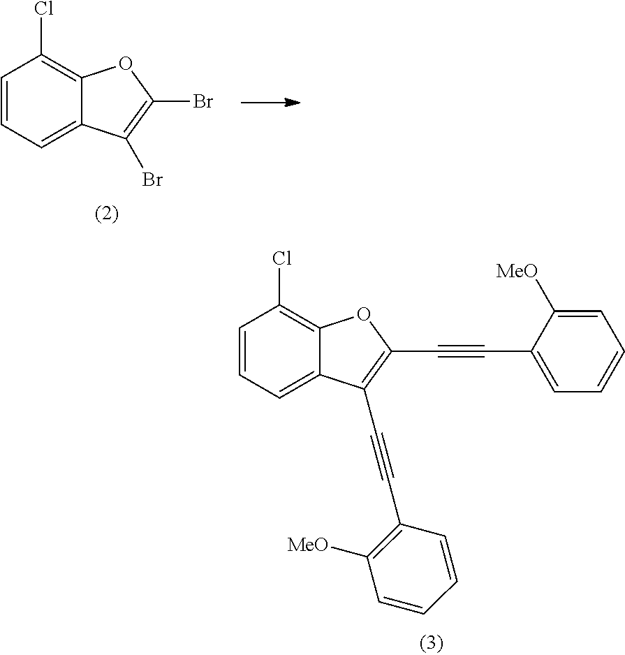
C1=CC=C2C(=C1Cl)OC(C#CC1=CC=CC=C1[MeO])=C2C#CC1=C([MeO])C=CC=C1.C1=CC=C2C(=C1Cl)OC(Br)=C2Br
